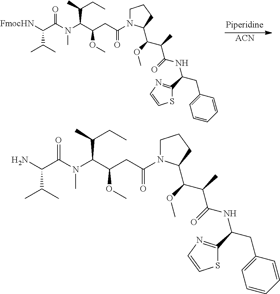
N(C(C(CC(N1CCCC1C(OC)C(C)C(=O)NC(CC1=CC=CC=C1)C1=NC=CS1)=O)OC)C(C)CC)(C)C(C(N)C(C)C)=O.N(C(C(CC(N1CCCC1C(OC)C(C)C(=O)NC(CC1=CC=CC=C1)C1=NC=CS1)=O)OC)C(C)CC)(C)C(C([FmocHN])C(C)C)=O.[ACN]
